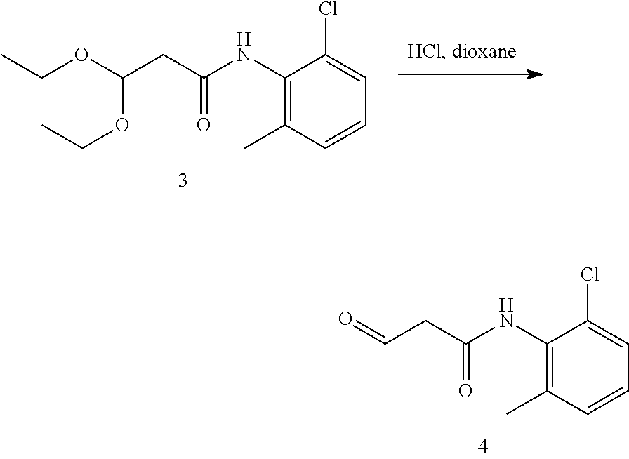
C1(NC(CC=O)=O)=C(C)C=CC=C1Cl.C1(NC(CC(OCC)OCC)=O)=C(C)C=CC=C1Cl
